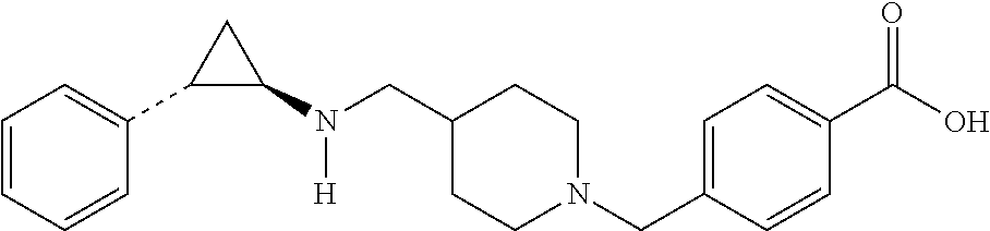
C1(CN([H])C2CC2C2=CC=CC=C2)CCN(CC2=CC=C(C(O)=O)C=C2)CC1
